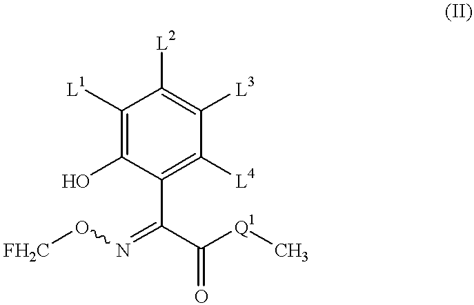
C1([L1])=C(O)C(C(C([Q1]C)=O)=NO[FH2C])=C([L4])C([L3])=C1[L2]
